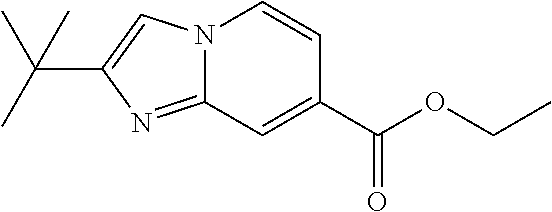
N12C(=NC(C(C)(C)C)=C1)C=C(C(OCC)=O)C=C2
